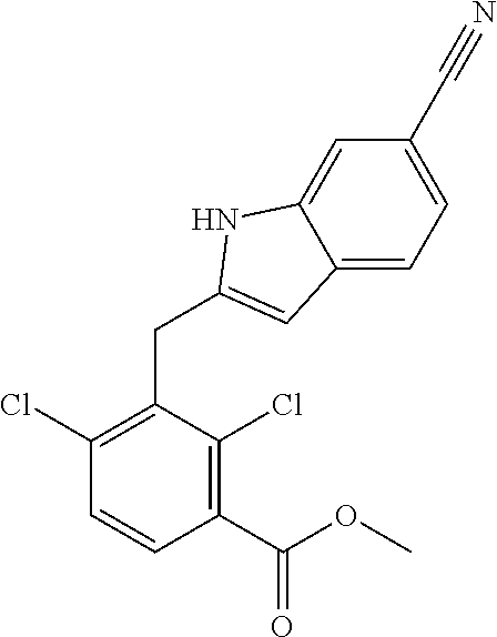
C1(Cl)=C(CC2=CC3=CC=C(C#N)C=C3N2)C(Cl)=C(C(OC)=O)C=C1
